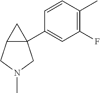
C12(C3=CC(F)=C(C)C=C3)C(CN(C)C1)C2
